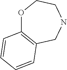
O1C2=C(CNCC1)C=CC=C2
